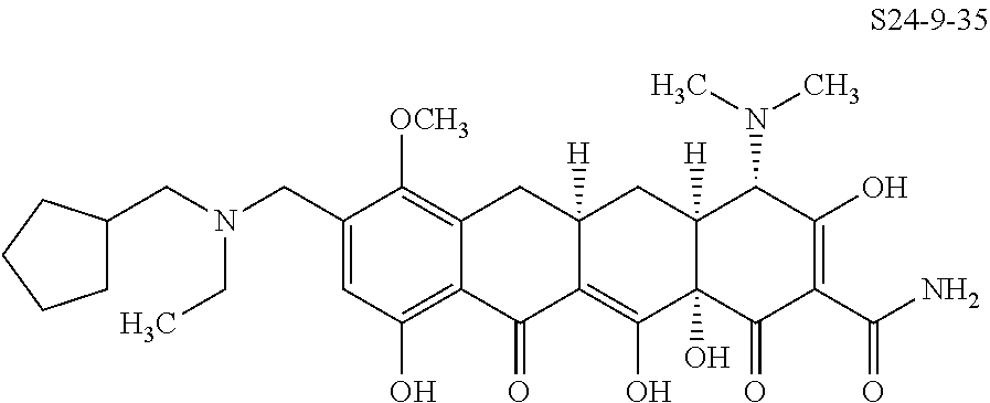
C1=C(CN(CC2CCCC2)CC)C([OCH3])=C2C(=C1O)C(=O)C1=C(O)C3(O)C([H])(CC1([H])C2)C(N(C)C)C(O)=C(C(N)=O)C3=O
